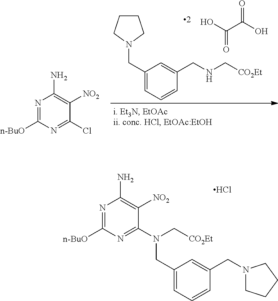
OC(C(O)=O)=O.C1(CN2CCCC2)=CC=CC(CNC[CO2Et])=C1.N1=C([n-BuO])N=C(Cl)C([NO2])=C1N.N1=C([n-BuO])N=C(N(C[CO2Et])CC2=CC=CC(CN3CCCC3)=C2)C([NO2])=C1N.Cl
